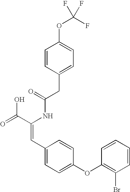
C(=O)(NC(C(=O)O)=CC1=CC=C(OC2=C(Br)C=CC=C2)C=C1)CC1=CC=C(OC(F)(F)F)C=C1
